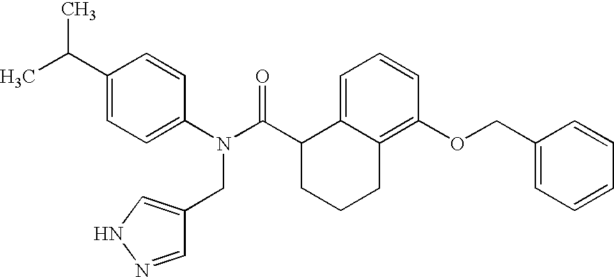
C1(C(C)C)=CC=C(N(C(C2CCCC3=C(OCC4=CC=CC=C4)C=CC=C23)=O)CC2=CNN=C2)C=C1
